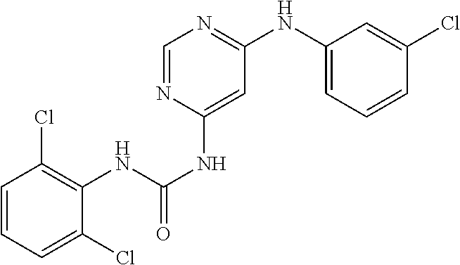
C1=CC=C(Cl)C(NC(=O)NC2=CC(NC3=CC=CC(Cl)=C3)=NC=N2)=C1Cl
